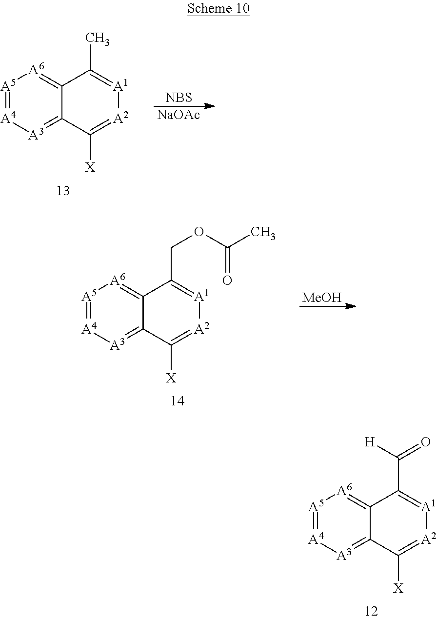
[NBS].[NaOAc].[A5]1=[A4][A3]=C2C(=[A6]1)C(C)=[A1][A2]=C2[X].[MeOH].[A5]1=[A4][A3]=C2C(=[A6]1)C(COC(C)=O)=[A1][A2]=C2[X].[A5]1=[A4][A3]=C2C(=[A6]1)C(C(=O)[H])=[A1][A2]=C2[X]
